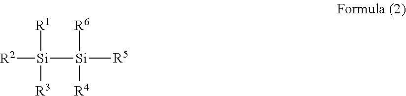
[R2][Si]([Si]([R5])([R6])[R4])([R1])[R3]
